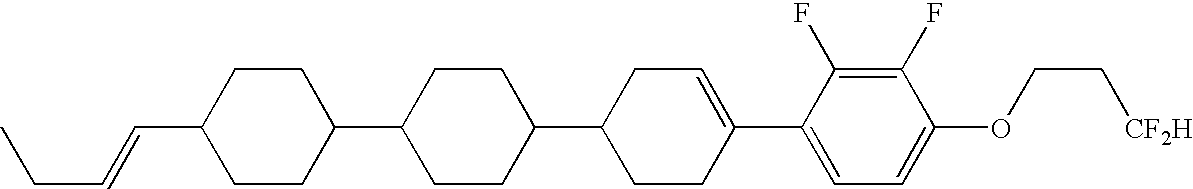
C1(F)=C(F)C(C2=CCC(C3CCC(C4CCC(C=CCC)CC4)CC3)CC2)=CC=C1OCC[CF2H]
